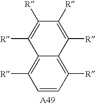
[R]C1=C([R])C([R])=C([R])C2=C([R])C=CC([R])=C12
